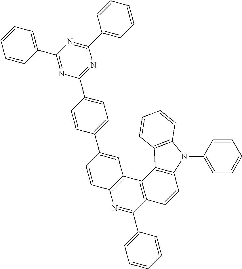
C1(C2=CC=C(C3=NC(C4=CC=CC=C4)=NC(C4=CC=CC=C4)=N3)C=C2)=CC2=C(C=C1)N=C(C1=CC=CC=C1)C1=C2C2=C(C=C1)N(C1=CC=CC=C1)C1=C2C=CC=C1
